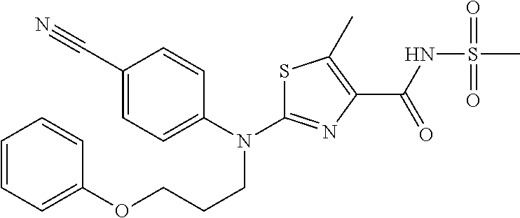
S1C(N(C2=CC=C(C#N)C=C2)CCCOC2=CC=CC=C2)=NC(C(NS(C)(=O)=O)=O)=C1C
